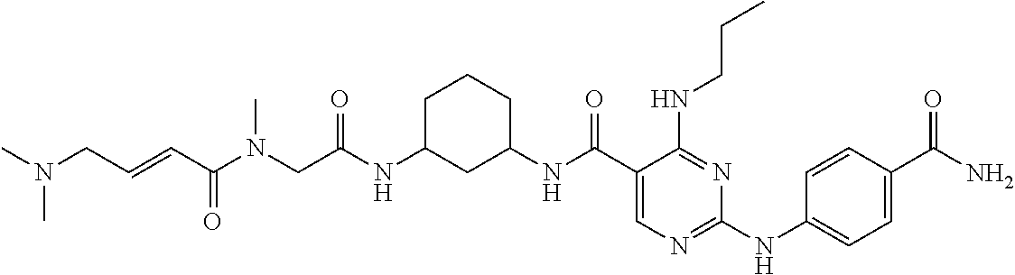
C(=CC(=O)N(CC(NC1CC(NC(C2=CN=C(NC3=CC=C(C(N)=O)C=C3)N=C2NCCC)=O)CCC1)=O)C)CN(C)C
